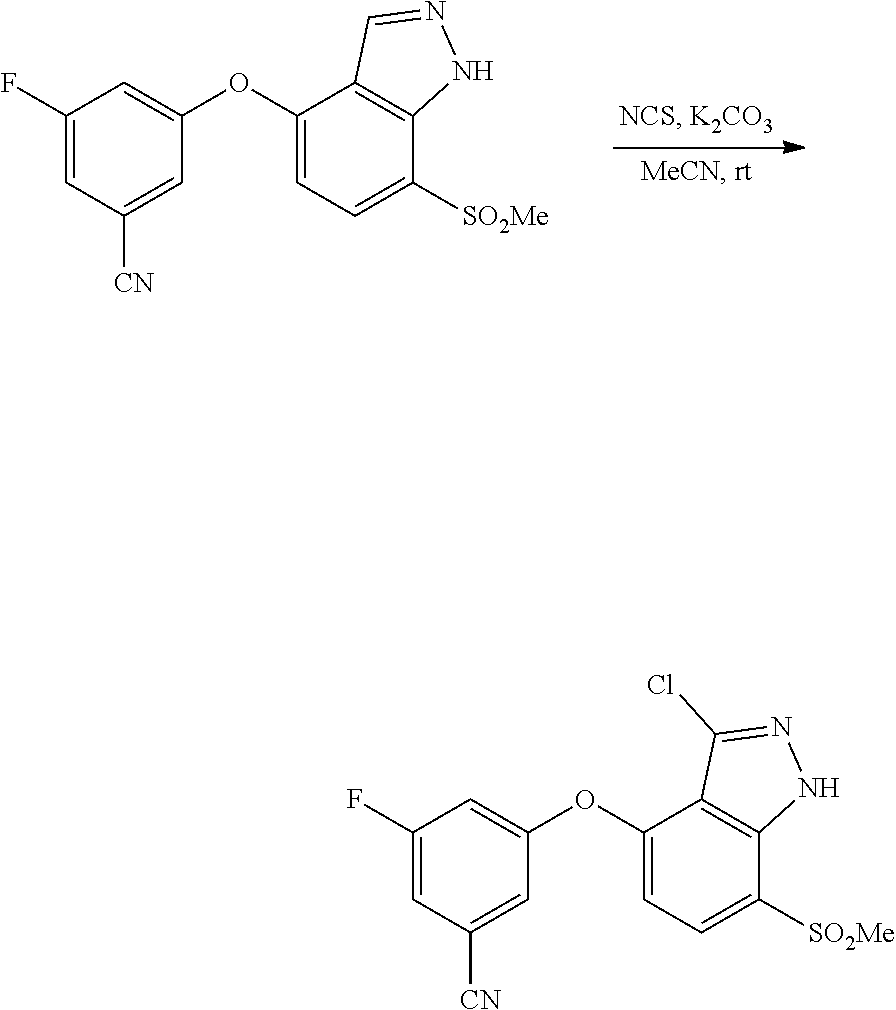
C1(OC2=CC(F)=CC([CN])=C2)=CC=C([SO2Me])C2=C1C=NN2.C1(OC2=CC(F)=CC([CN])=C2)=CC=C([SO2Me])C2=C1C(Cl)=NN2
